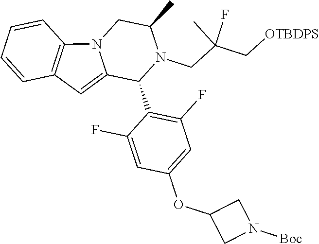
C1=CC=CC2=C1C=C1N2CC(C)N(CC(C[OTBDPS])(C)F)C1C1=C(F)C=C(OC2CN([Boc])C2)C=C1F
